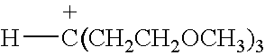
[C(CH2CH2OCH3)3][H]
